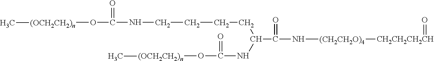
C(C(N[(CH2CH2O)4][CH2CH2CH2CH]=O)=O)(CCCCNC(O[(OCH2CH2)n]C)=O)NC(O[(OCH2CH2)n]C)=O
